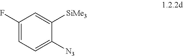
C1(F)=CC=C([N3])C([SiMe3])=C1
